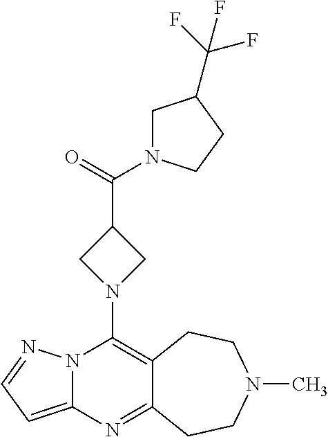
N12C(=CC=N1)N=C1C(=C2N2CC(C(=O)N3CC(C(F)(F)F)CC3)C2)CCN(C)CC1
